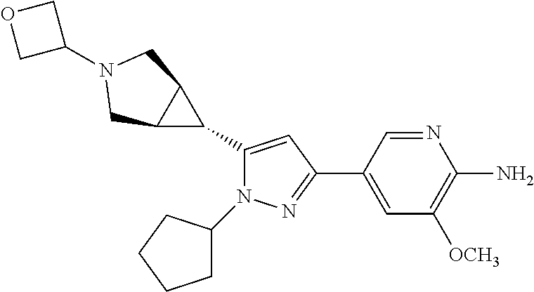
C1(C2C3C2CN(C2COC2)C3)=CC(C2=CC([OCH3])=C(N)N=C2)=NN1C1CCCC1
